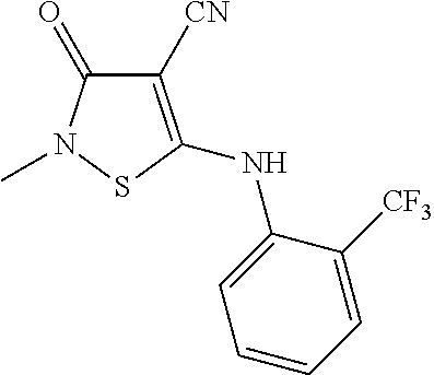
C1([CN])=C(NC2=CC=CC=C2[CF3])SN(C)C1=O
